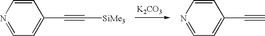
N1=CC=C(C#C[SiMe3])C=C1.[K2CO3].N1=CC=C(C#C)C=C1
